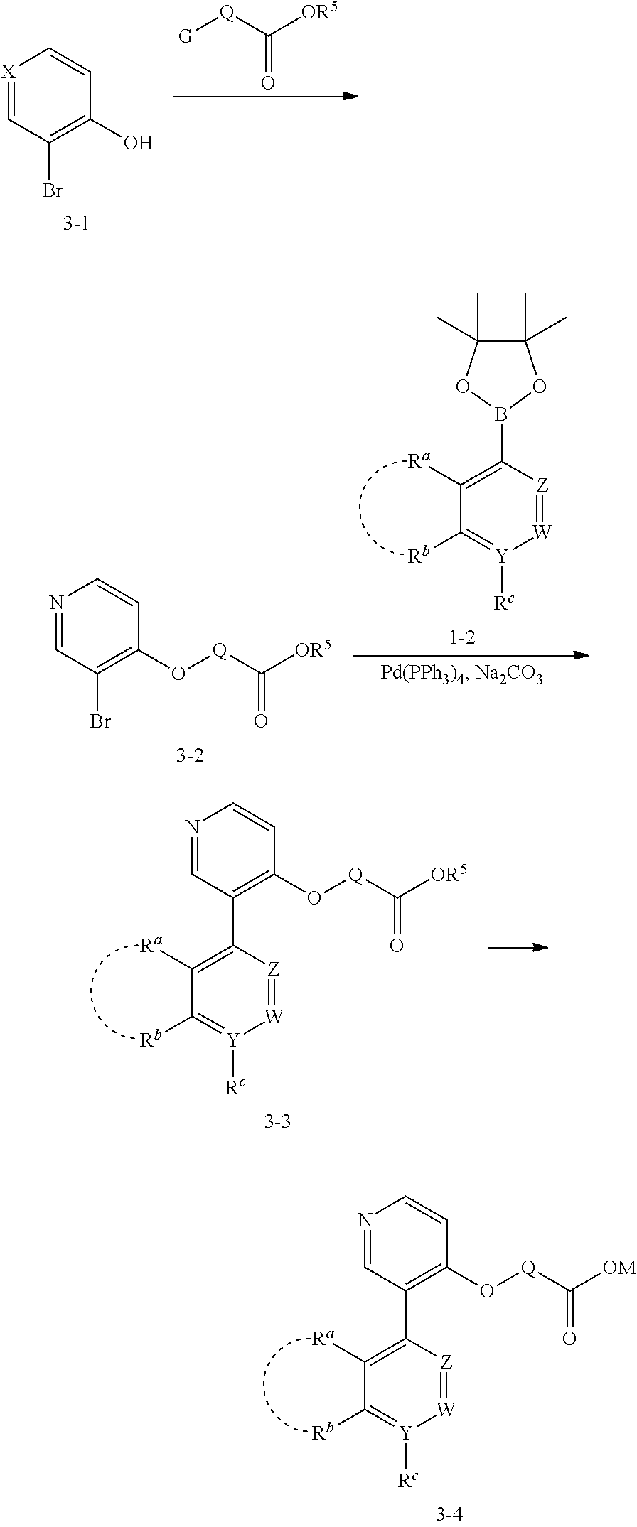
[X]1=CC(Br)=C(O)C=C1.[G][Q]C([OR5])=O.C1([Ra])=C(B2OC(C)(C)C(C)(C)O2)[Z]=[W][Y]([Rc])=C1[Rb].C1(Br)=C(O[Q]C([OR5])=O)C=CN=C1.C1([Ra])=C(C2=C(O[Q]C([OR5])=O)C=CN=C2)[Z]=[W][Y]([Rc])=C1[Rb].C1([Ra])=C(C2=C(O[Q]C([OM])=O)C=CN=C2)[Z]=[W][Y]([Rc])=C1[Rb]
